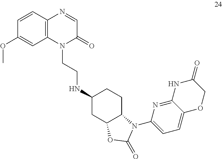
N1(CCNC2CC3C(CC2)N(C2=CC=C4C(=N2)NC(=O)CO4)C(=O)O3)C(=O)C=NC2=C1C=C(OC)C=C2
